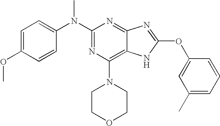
N(C1=NC(N2CCOCC2)=C2C(=N1)N=C(OC1=CC(C)=CC=C1)N2)(C1=CC=C(OC)C=C1)C
